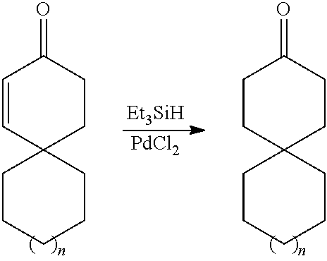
C1=CC2(CCC1=O)CCCCC2.C1CC2(CCC1=O)CCCCC2.[Et3SiH].[PdCl2]
